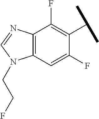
C12=C(C=C(F)C(C(C)C)=C1F)N(CCF)C=N2
